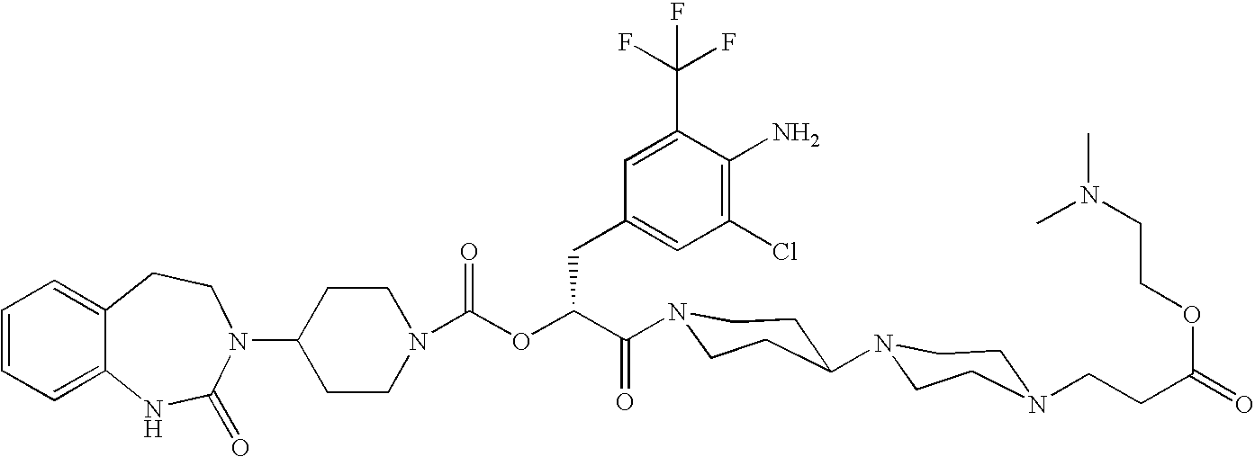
C12=CC=CC=C1NC(=O)N(C1CCN(C(OC(C(=O)N3CCC(N4CCN(CCC(=O)OCCN(C)C)CC4)CC3)CC3=CC(Cl)=C(N)C(C(F)(F)F)=C3)=O)CC1)CC2
